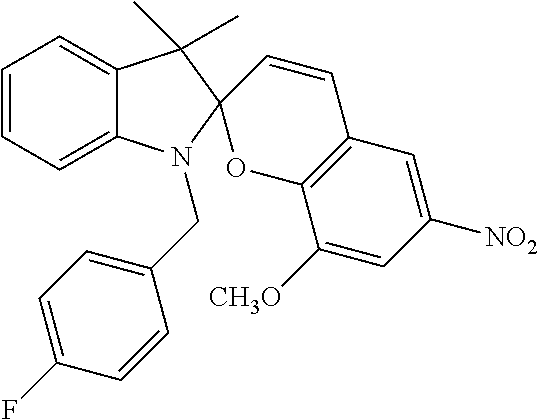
C1=CC=C2C(=C1)C(C)(C)C1(N2CC2=CC=C(F)C=C2)OC2=C(C=C1)C=C([NO2])C=C2[CH3O]
